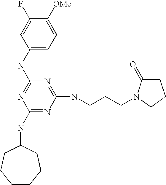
C1(NC2=NC(NC3CCCCCC3)=NC(NCCCN3C(=O)CCC3)=N2)=CC=C([OMe])C(F)=C1
